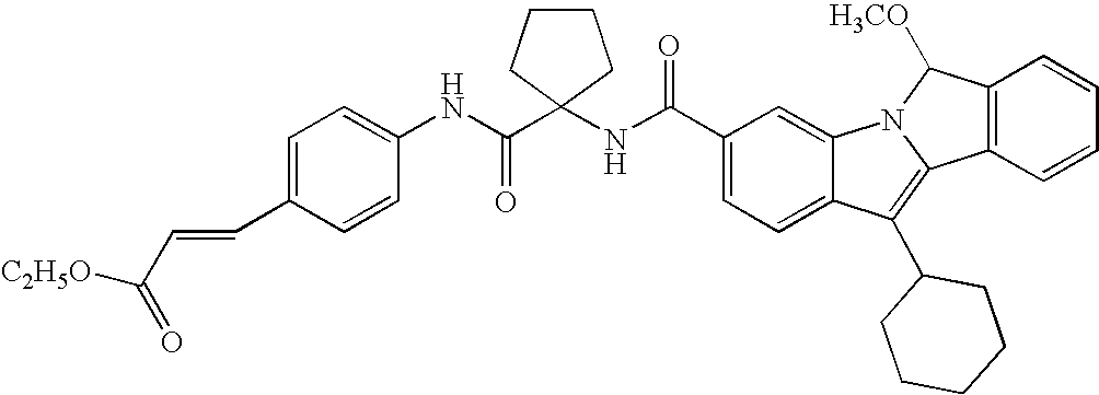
C1(C(NC2(C(NC3=CC=C(C=CC([C2H5O])=O)C=C3)=O)CCCC2)=O)=CC=C2C(=C1)N1C(=C2C2CCCCC2)C2=C(C1[H3CO])C=CC=C2
